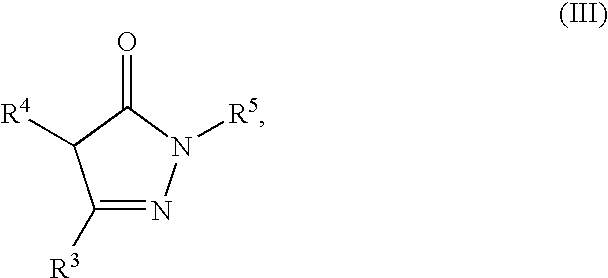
C1([R3])=NN([R5])C(=O)C1[R4]
